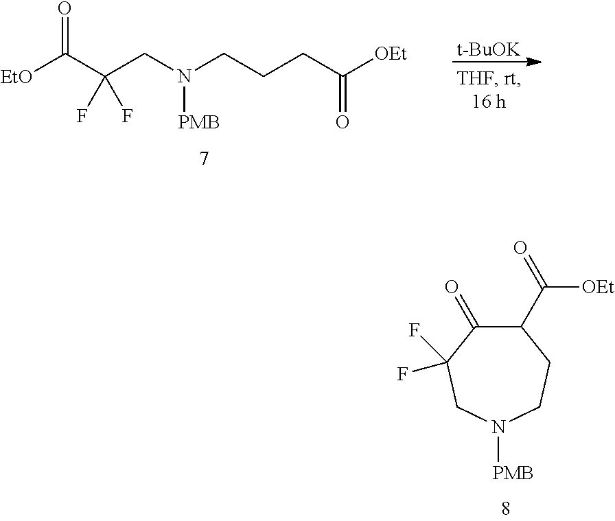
C1(C(=O)[OEt])C(=O)C(F)(F)CN([PMB])CC1.[EtO]C(C(CN(CCCC([OEt])=O)[PMB])(F)F)=O.[t-BuOK]
